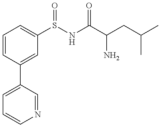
C1=CC(C2=CC=CN=C2)=CC(S(NC(C(CC(C)C)N)=O)=O)=C1
